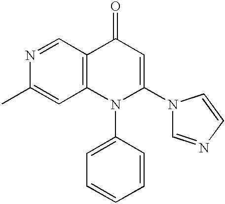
N1=CC2=C(C=C1C)N(C1=CC=CC=C1)C(N1C=NC=C1)=CC2=O
